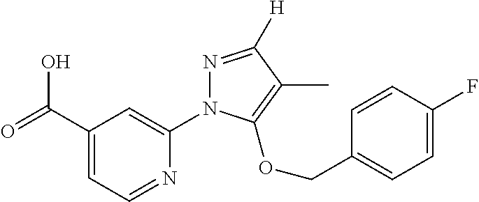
C1(C(=O)O)=CC=NC(N2N=C([H])C(C)=C2OCC2=CC=C(F)C=C2)=C1
